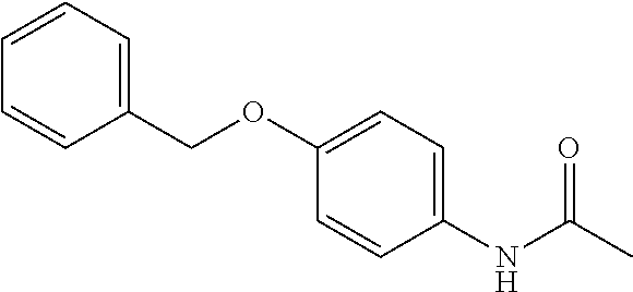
N(C(C)=O)C1=CC=C(OCC2=CC=CC=C2)C=C1
